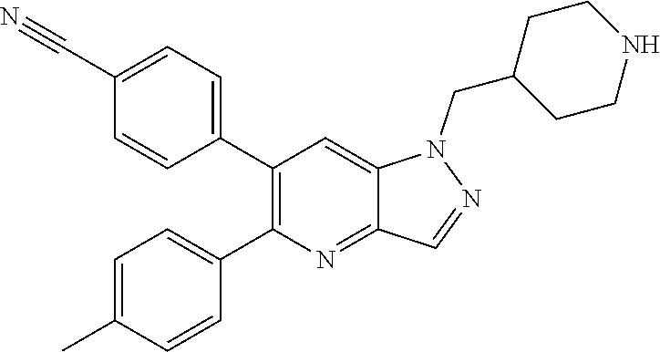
C1=C(C)C=CC(C2=C(C3=CC=C(C#N)C=C3)C=C3C(=N2)C=NN3CC2CCNCC2)=C1
